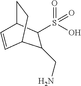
C1(CN)C(S(O)(=O)=O)C2CCC1C=C2
